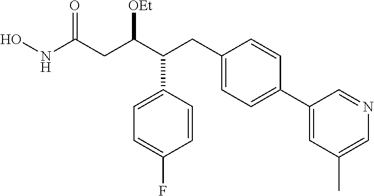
ONC(CC(C(CC1=CC=C(C2=CC(C)=CN=C2)C=C1)C1=CC=C(F)C=C1)[OEt])=O
